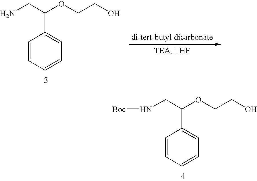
C1=CC=CC=C1C(CN)OCCO.C1=CC=CC=C1C(CN[Boc])OCCO
